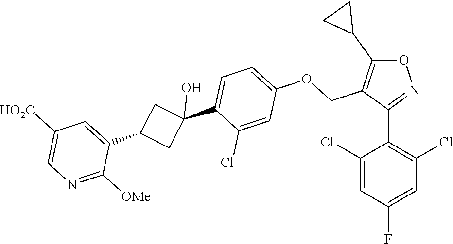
C1(Cl)=CC(F)=CC(Cl)=C1C1=NOC(C2CC2)=C1COC1=CC=C(C2(O)CC(C3=CC([HO2C])=CN=C3[OMe])C2)C(Cl)=C1
